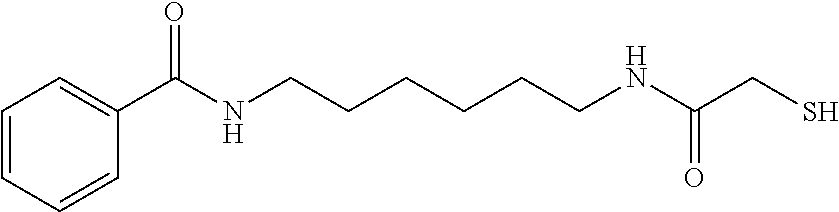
C1=CC=CC(C(NCCCCCCNC(CS)=O)=O)=C1
